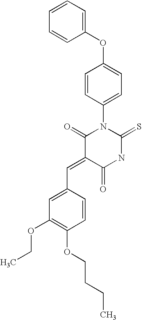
C1(OC2=CC=C(N3C(=O)C(=CC4=CC(OCC)=C(OCCCC)C=C4)C(=O)NC3=S)C=C2)=CC=CC=C1
